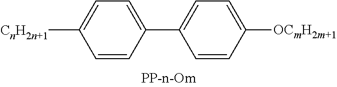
[CnH2n+1]C1=CC=C(C2=CC=C([OCmH2m+1])C=C2)C=C1
